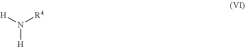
[H]N([R4])[H]
